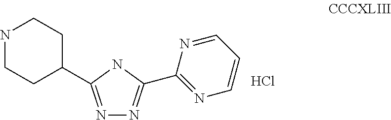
N1=C(C2CCNCC2)NC(C2=NC=CC=N2)=N1.Cl
